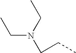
C(N(CC)CCC)C
